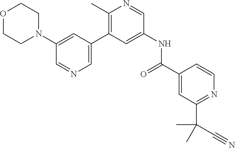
O1CCN(C2=CC(C3=C(C)N=CC(NC(C4=CC(C(C)(C#N)C)=NC=C4)=O)=C3)=CN=C2)CC1
